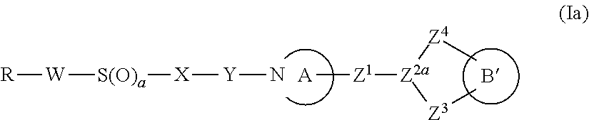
[A][Z1][Z2a]([Z3]C)[Z4]C.[R][W][S(O)a][X][Y]N
